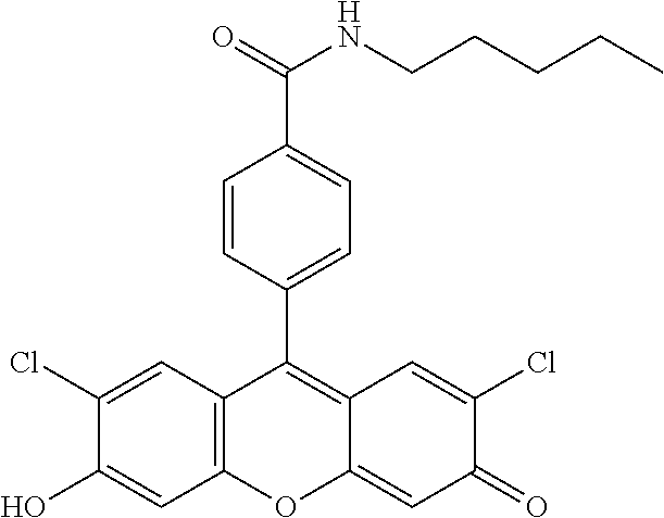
C12=C(C=C(Cl)C(O)=C1)C(C1=CC=C(C(=O)NCCCCC)C=C1)=C1C(=CC(=O)C(Cl)=C1)O2
